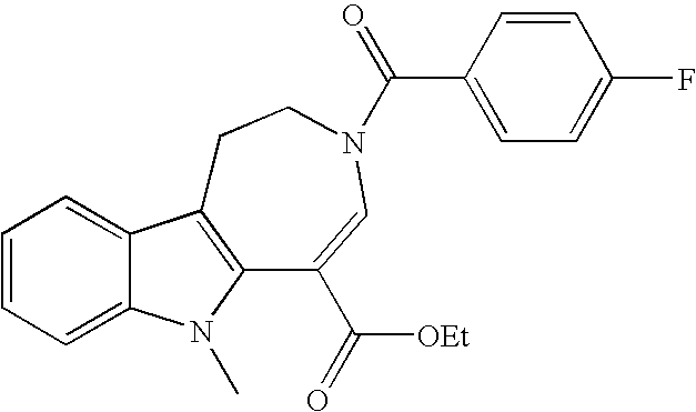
C1=CC=C2C(=C1)C1=C(N2C)C(C(=O)[OEt])=CN(C(=O)C2=CC=C(F)C=C2)CC1
